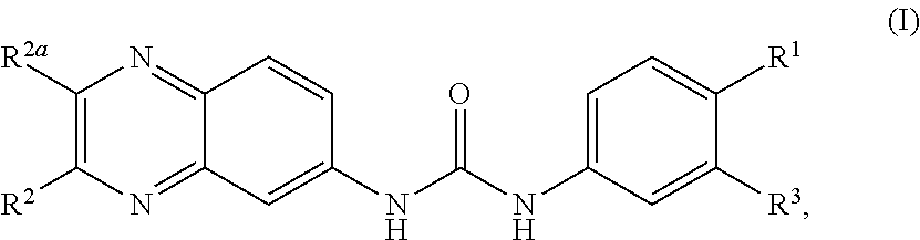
C1=C([R1])C([R3])=CC(NC(NC2=CC3=NC([R2])=C([R2a])N=C3C=C2)=O)=C1
